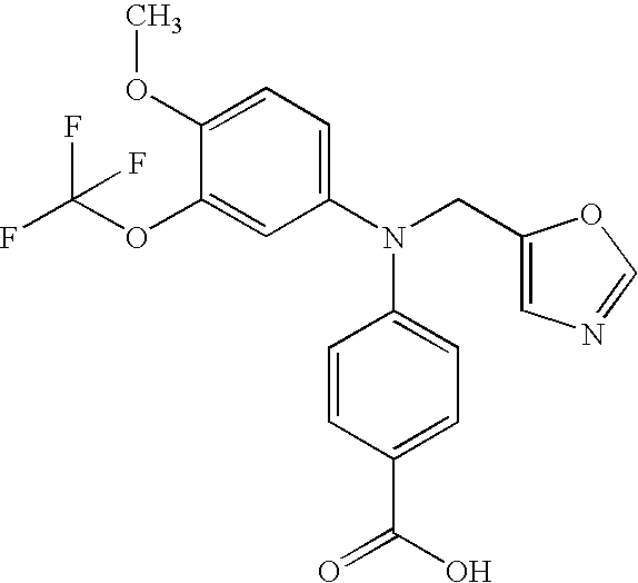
C1(OC)=CC=C(N(CC2=CN=CO2)C2=CC=C(C(O)=O)C=C2)C=C1OC(F)(F)F
